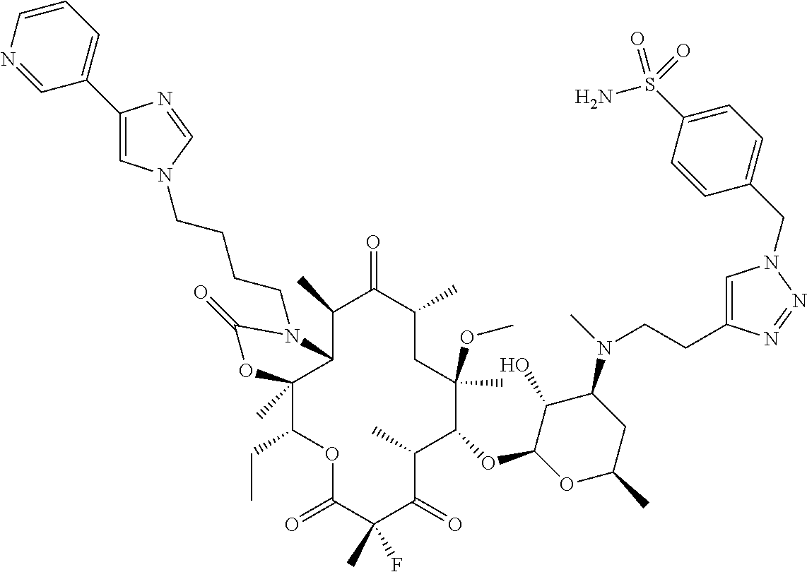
C1(C)C2C(C)(C(CC)OC(=O)C(C)(F)C(=O)C(C)C(OC3OC(C)CC(N(C)CCC4=CN(CC5=CC=C(S(N)(=O)=O)C=C5)N=N4)C3O)C(C)(OC)CC(C)C1=O)OC(=O)N2CCCCN1C=C(C2=CC=CN=C2)N=C1
